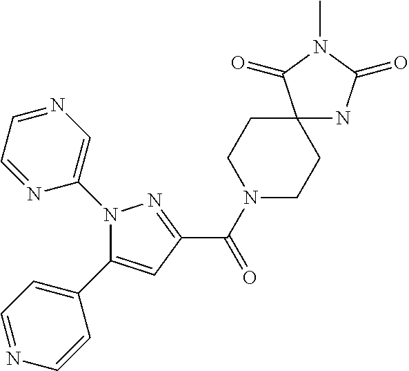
C1(C(N2CCC3(CC2)NC(=O)N(C)C3=O)=O)=NN(C2=CN=CC=N2)C(C2=CC=NC=C2)=C1
